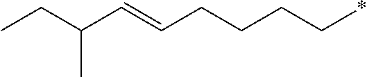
CCC(C=CCCCC*)C
